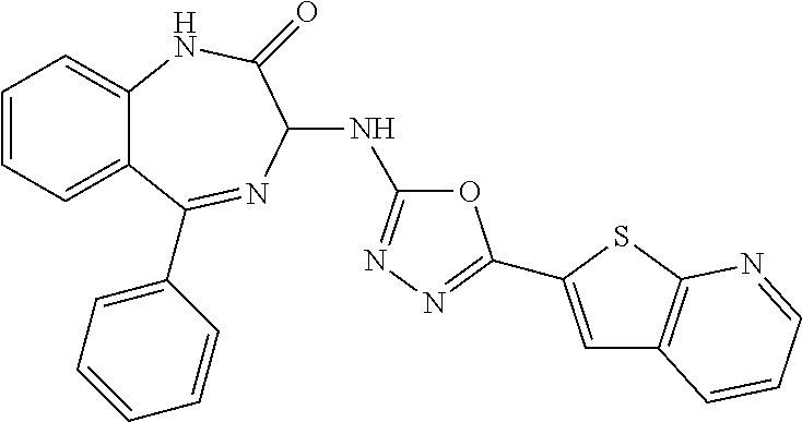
C1=CC=C2C(=C1)NC(=O)C(NC1=NN=C(C3=CC4=C(S3)N=CC=C4)O1)N=C2C1=CC=CC=C1
